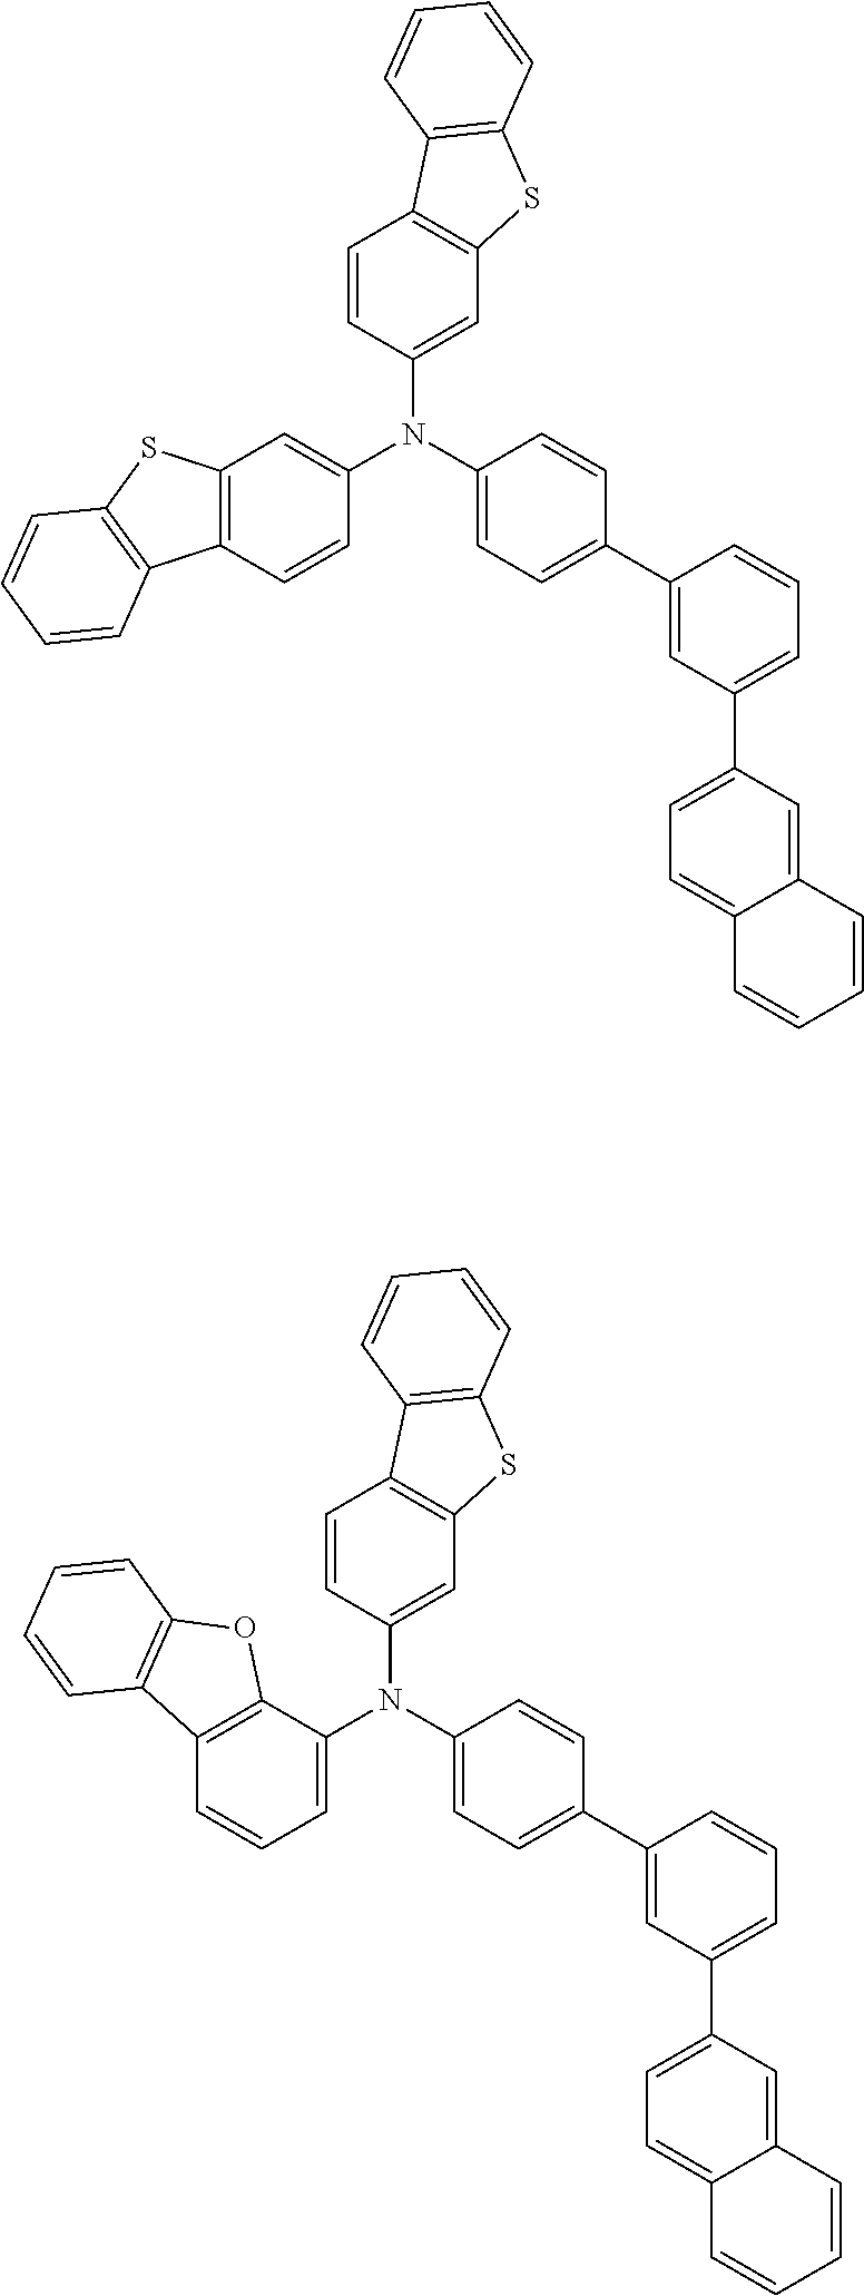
C1(N(C2=CC=C(C3=CC(C4=CC=C5C(=C4)C=CC=C5)=CC=C3)C=C2)C2=CC3=C(C=C2)C2=C(S3)C=CC=C2)=CC2=C(C=C1)C1=C(S2)C=CC=C1.C1(N(C2=CC=C(C3=CC(C4=CC=C5C(=C4)C=CC=C5)=CC=C3)C=C2)C2=CC3=C(C=C2)C2=C(S3)C=CC=C2)=CC=CC2=C1OC1=C2C=CC=C1
